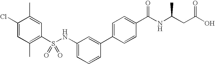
C1(Cl)=CC(C)=C(S(NC2=CC=CC(C3=CC=C(C(NC(CC(O)=O)C)=O)C=C3)=C2)(=O)=O)C=C1C
